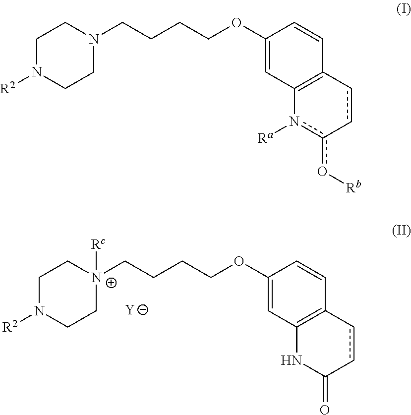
C1N([R2])CC[N+](CCCCOC2=CC3=C(C=C2)ccC(=O)N3)([Rc])C1.[Y].C1N([R2])CCN(CCCCOC2=CC3=C(C=C2)cc-c(o[Rb])n3[Ra])C1
